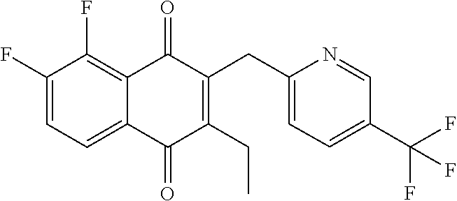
C1=C(F)C(F)=C2C(=O)C(CC3=CC=C(C(F)(F)F)C=N3)=C(CC)C(=O)C2=C1
